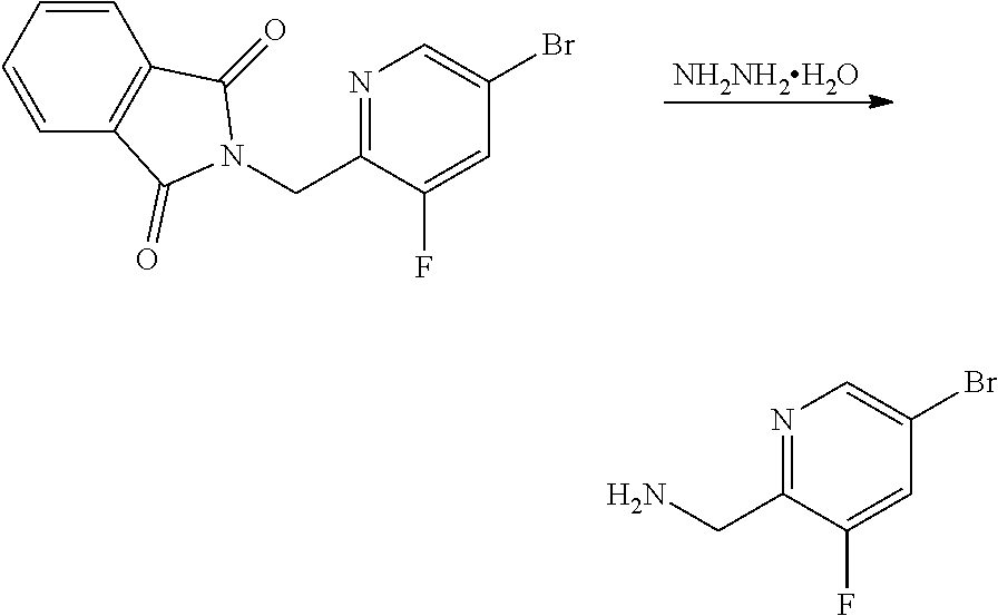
[NH2NH2H2O].C1=CC=CC2=C1C(=O)N(CC1=NC=C(Br)C=C1F)C2=O.NCC1=NC=C(Br)C=C1F
